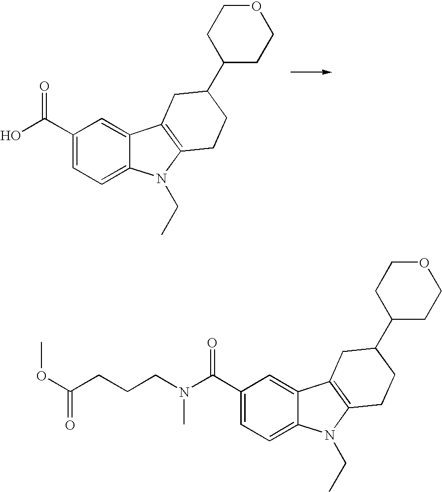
C1(C(N(CCCC(OC)=O)C)=O)=CC=C2C(=C1)C1=C(N2CC)CCC(C2CCOCC2)C1.C1(C(O)=O)=CC=C2C(=C1)C1=C(N2CC)CCC(C2CCOCC2)C1
